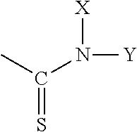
[X]N(C(C)=S)[Y]
